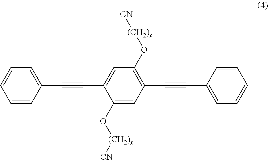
C1=CC(C#CC2=CC(O[(CH2)x][CN])=C(C#CC3=CC=CC=C3)C=C2O[(CH2)x][CN])=CC=C1
